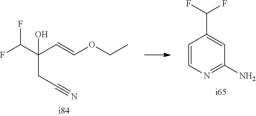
FC(C(C=COCC)(CC#N)O)F.C1=CN=C(N)C=C1C(F)F
